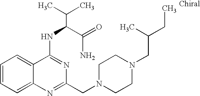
C1=CC=C2C(=C1)C(NC(C(N)=O)C(C)C)=NC(CN1CCN(CC(CC)C)CC1)=N2
